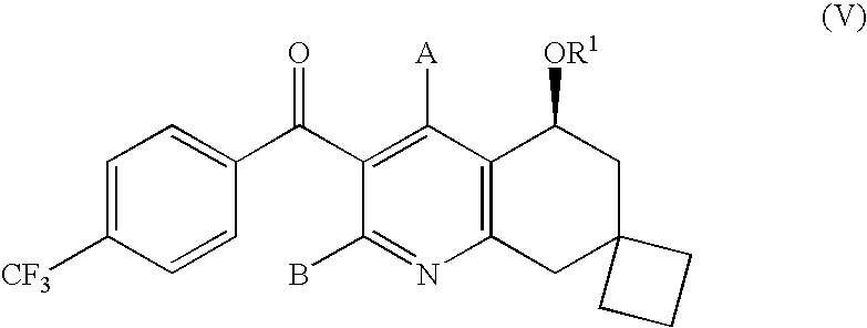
C1=C([CF3])C=CC(C(C2=C([A])C3=C(N=C2B)CC2(CC3[OR1])CCC2)=O)=C1
